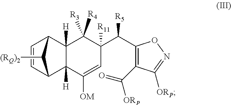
C1=CC2C3([H])C([H])(C1C2[(RQ)2])C([R4])([R3])C(C(C1=C(C(=O)[ORP])C([ORP])=NO1)[R5])([R11])C=C3[OM]
